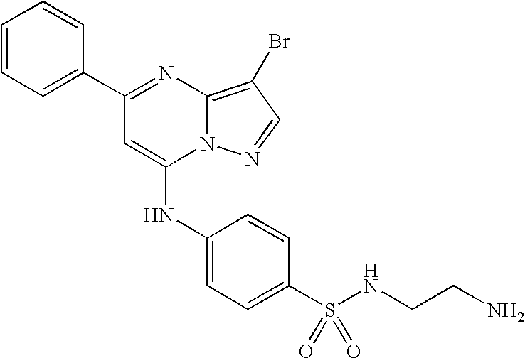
C1=C(C2=NC3=C(Br)C=NN3C(NC3=CC=C(S(NCCN)(=O)=O)C=C3)=C2)C=CC=C1
